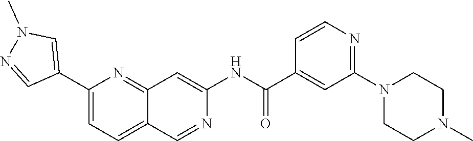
C1(C2=CN(C)N=C2)=CC=C2C(=N1)C=C(NC(=O)C1=CC(N3CCN(C)CC3)=NC=C1)N=C2
